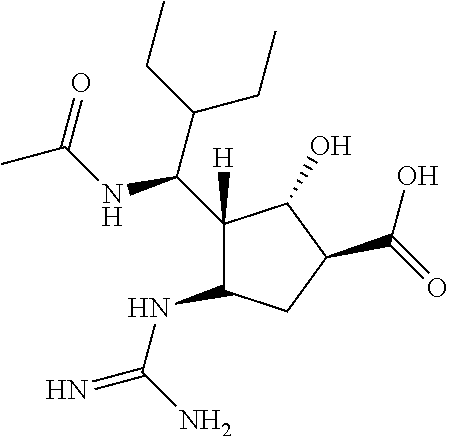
C1([H])(C(C(CC)CC)NC(C)=O)C(NC(N)=N)CC(C(=O)O)C1O
